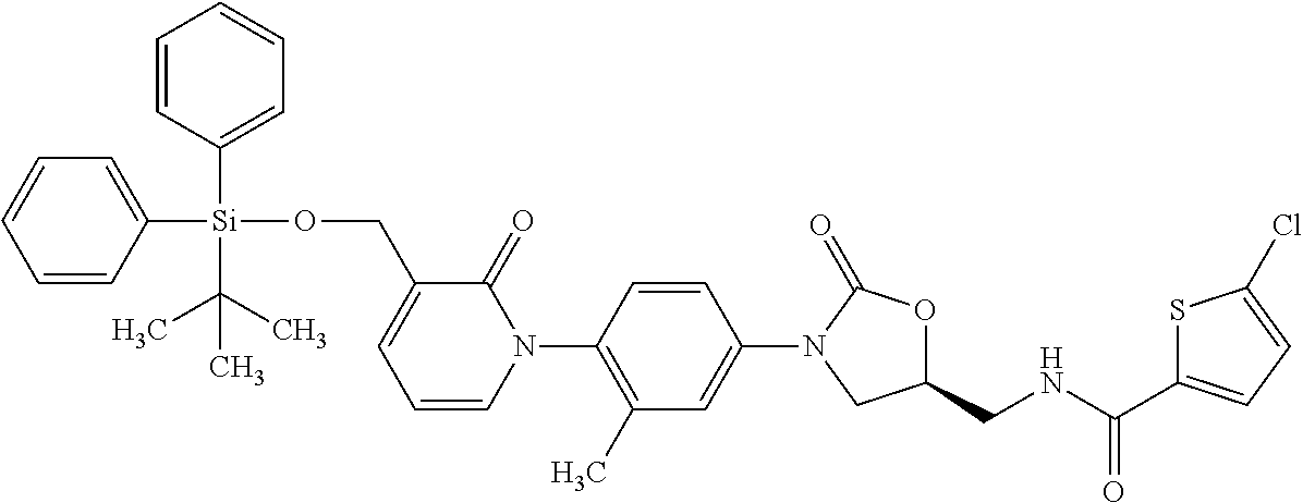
C1([Si](C2=CC=CC=C2)(C(C)(C)C)OCC2=CC=CN(C3=C(C)C=C(N4CC(CNC(C5=CC=C(Cl)S5)=O)OC4=O)C=C3)C2=O)=CC=CC=C1
